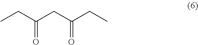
CCC(CC(CC)=O)=O
